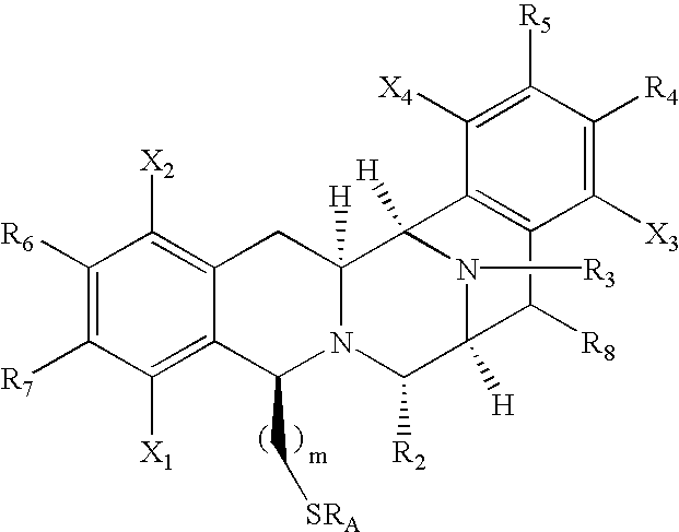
C1([R6])=C([R7])C([X1])=C2C(=C1[X2])CC1([H])N(C2C[SRA])C([R2])C2([H])N([R3])C1([H])C1=C(C2[R8])C([X3])=C([R4])C([R5])=C1[X4]
